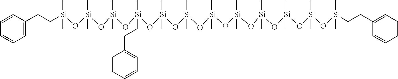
C1=CC(CC[Si](O[Si](O[Si](O[Si](O[Si](O[Si](O[Si](O[Si](O[Si](O[Si](O[Si](O[Si](CCC2=CC=CC=C2)(C)C)(C)C)(C)C)(C)C)(C)C)(C)C)(C)C)(C)C)(C)CCC2=CC=CC=C2)(C)C)(C)C)(C)C)=CC=C1
